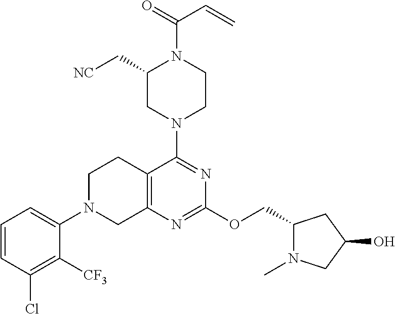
C1(C[NC])CN(C2=NC(OCC3N(C)CC(O)C3)=NC3=C2CCN(C2=CC=CC(Cl)=C2[CF3])C3)CCN1C(=O)C=C
